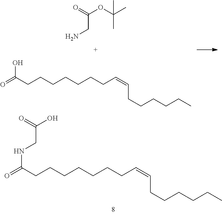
N(C(CCCCCCCC=CCCCCCC)=O)CC(O)=O.C(OC(C)(C)C)(=O)CN.OC(CCCCCCCC=CCCCCCC)=O
